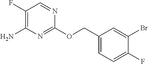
C1(F)=C(N)N=C(OCC2=CC=C(F)C(Br)=C2)N=C1
